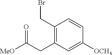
O=C(CC1=C(CBr)C=CC([OCH3])=C1)[MeO]
